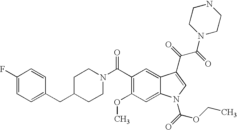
C1(F)=CC=C(CC2CCN(C(C3=C(OC)C=C4C(=C3)C(C(=O)C(=O)N3CCNCC3)=CN4C(=O)OCC)=O)CC2)C=C1
